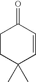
C1CC(C)(C)C=CC1=O
